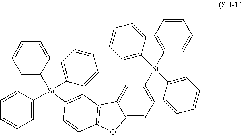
C1=C([Si](C2=CC=CC=C2)(C2=CC=CC=C2)C2=CC3=C(OC4=CC=C([Si](C5=CC=CC=C5)(C5=CC=CC=C5)C5=CC=CC=C5)C=C43)C=C2)C=CC=C1
